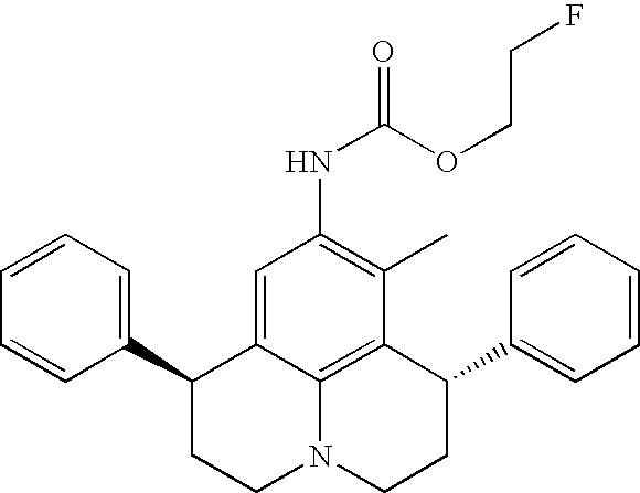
C1=CC=C(C2CCN3C4=C(C(C5=CC=CC=C5)CC3)C(C)=C(NC(=O)OCCF)C=C24)C=C1
